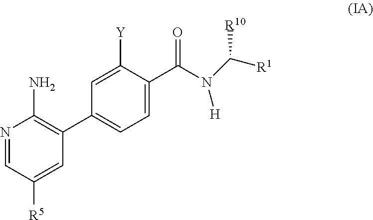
N1=CC([R5])=CC(C2=CC=C(C(N([H])C([R1])[R10])=O)C([Y])=C2)=C1N
